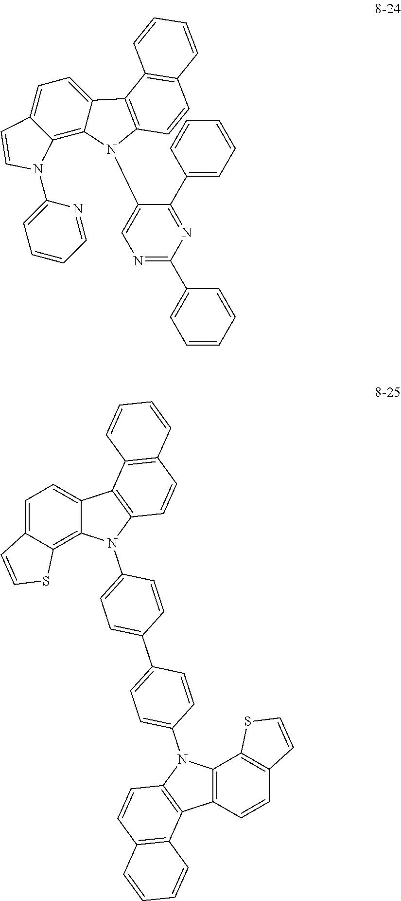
C1=C2C(=C3C(=C1)C=CN3C1=CC=CC=N1)N(C1=CN=C(C3=CC=CC=C3)N=C1C1=CC=CC=C1)C1=C2C2=C(C=C1)C=CC=C2.C1=C2C(=C3C(=C1)C1=C(N3C3=CC=C(C4=CC=C(N5C6=C(C7=C5C5=C(C=C7)C=CS5)C5=C(C=C6)C=CC=C5)C=C4)C=C3)C=CC3=C1C=CC=C3)SC=C2
